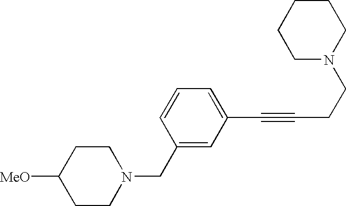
C1CN(CC2=CC(C#CCCN3CCCCC3)=CC=C2)CCC1[MeO]
